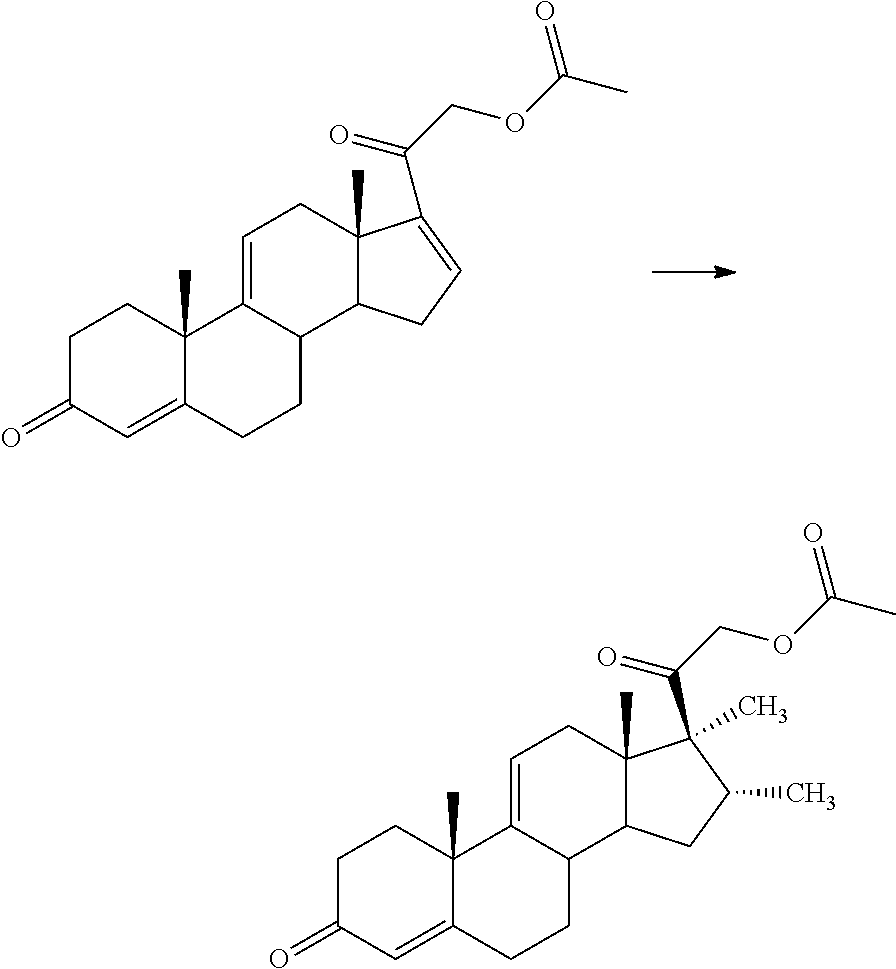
C1C(=O)C=C2C(C)(C1)C1=CCC3(C)C(C1CC2)CC=C3C(COC(C)=O)=O.C1C(=O)C=C2C(C)(C1)C1=CCC3(C)C(C1CC2)CC(C)C3(C(COC(C)=O)=O)C
